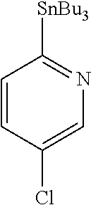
C1=CC(Cl)=CN=C1[SnBu3]
